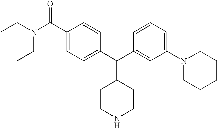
CCN(CC)C(C1=CC=C(C(C2=CC(N3CCCCC3)=CC=C2)=C2CCNCC2)C=C1)=O
